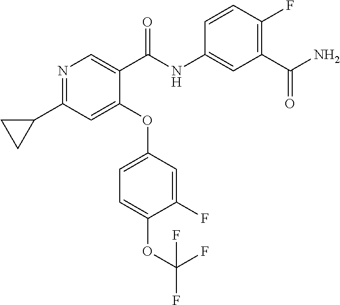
N1=C(C2CC2)C=C(OC2=CC=C(OC(F)(F)F)C(F)=C2)C(C(NC2=CC(C(N)=O)=C(F)C=C2)=O)=C1
